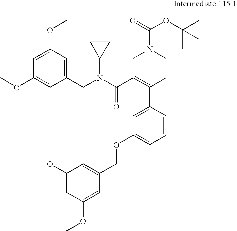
C1(OC)=CC(OC)=CC(COC2=CC=CC(C3=C(C(N(CC4=CC(OC)=CC(OC)=C4)C4CC4)=O)CN(C(OC(C)(C)C)=O)CC3)=C2)=C1
